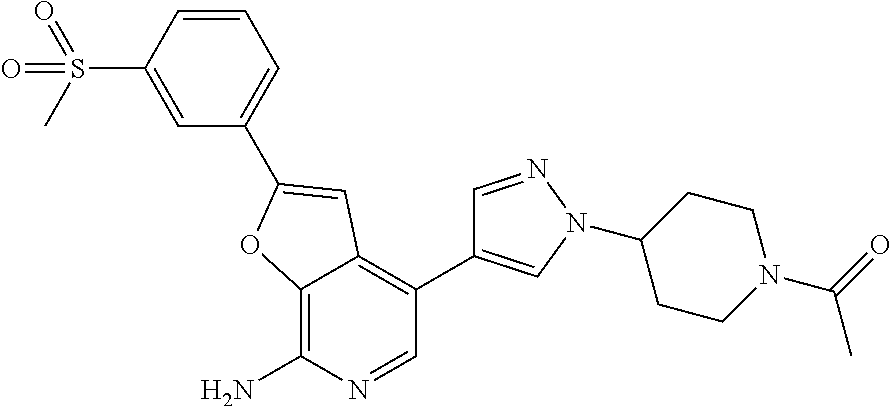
C12=C(N)N=CC(C3=CN(C4CCN(C(C)=O)CC4)N=C3)=C1C=C(C1=CC=CC(S(C)(=O)=O)=C1)O2
